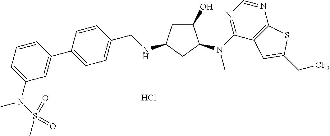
C1C(O)C(N(C2=NC=NC3=C2C=C(C[CF3])S3)C)CC1NCC1=CC=C(C2=CC(N(S(C)(=O)=O)C)=CC=C2)C=C1.Cl
